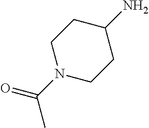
C1(N)CCN(C(C)=O)CC1
